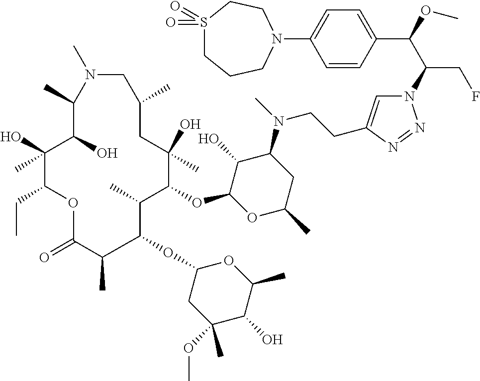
N1=NN(C(C(C2=CC=C(N3CCS(=O)(=O)CCC3)C=C2)OC)CF)C=C1CCN(C1C(O)C(OC2C(C)C(OC3CC(OC)(C)C(O)C(C)O3)C(C)C(=O)OC(CC)C(O)(C)C(O)C(C)N(C)CC(C)CC2(O)C)OC(C)C1)C
